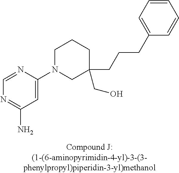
C1=NC(N2CC(CCCC3=CC=CC=C3)(CO)CCC2)=CC(N)=N1
